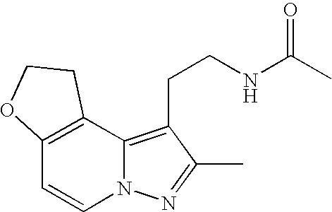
C12=C(C3=C(CCNC(C)=O)C(C)=NN3C=C1)CCO2
